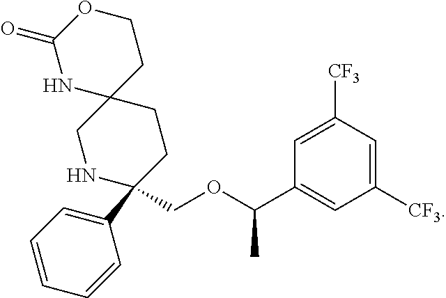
C1(COC(C2=CC([CF3])=CC([CF3])=C2)C)(C2=CC=CC=C2)CCC2(CN1)CCOC(=O)N2
